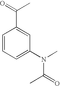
C1=CC=C(N(C)C(=O)C)C=C1C(=O)C
